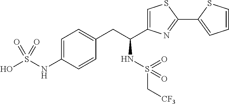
C1=C(NS(O)(=O)=O)C=CC(CC(C2=CSC(C3=CC=CS3)=N2)NS(=O)(C[CF3])=O)=C1
